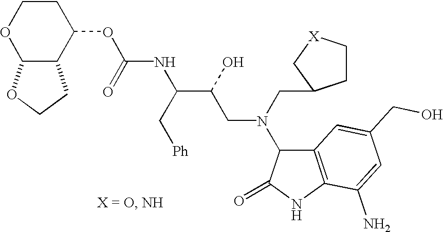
O(C1CCOC2C1CCO2)C(NC(C(CN(CC1CC[X]C1)C1C2=C(NC1=O)C(N)=CC(CO)=C2)O)C[Ph])=O
